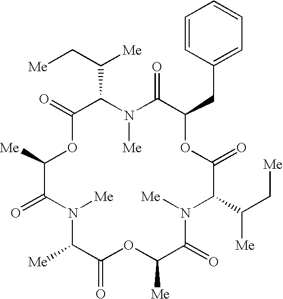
C1(=O)OC([Me])C(=O)N([Me])C([Me])C(=O)OC([Me])C(=O)N([Me])C(C(C[Me])[Me])C(=O)OC(CC2=CC=CC=C2)C(=O)N([Me])C1C(C[Me])[Me]
